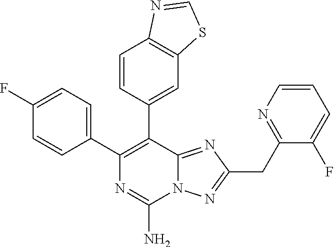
N12C(=NC(CC3=NC=CC=C3F)=N1)C(C1=CC3=C(C=C1)N=CS3)=C(C1=CC=C(F)C=C1)N=C2N
